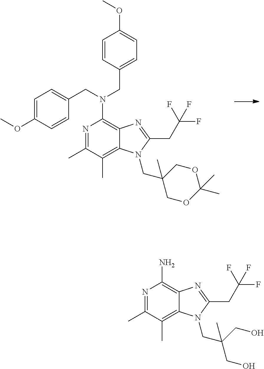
C1(C)(CN2C3=C(C)C(C)=NC(N(CC4=CC=C(OC)C=C4)CC4=CC=C(OC)C=C4)=C3N=C2CC(F)(F)F)COC(C)(C)OC1.C(CO)(C)(CN1C2=C(C)C(C)=NC(N)=C2N=C1CC(F)(F)F)CO
